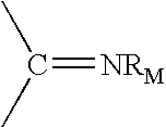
C(=[NRM])(C)C
